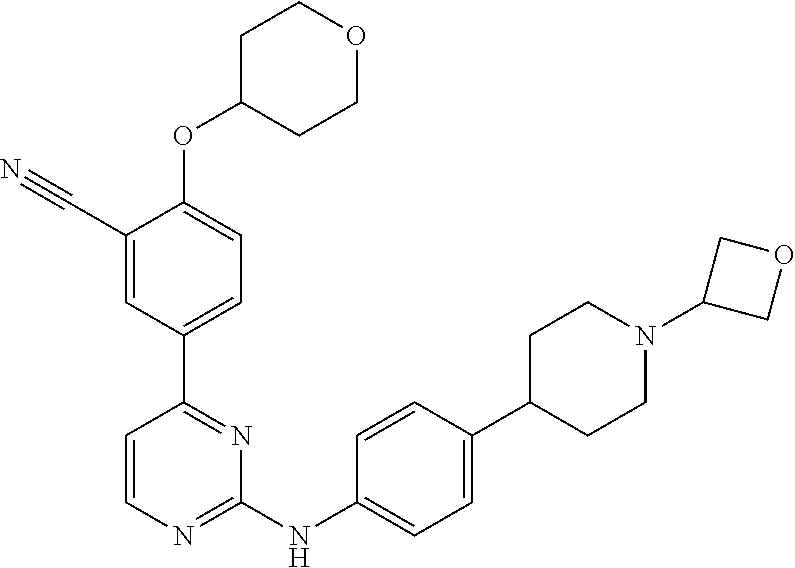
C1(C#N)=CC(C2=NC(NC3=CC=C(C4CCN(C5COC5)CC4)C=C3)=NC=C2)=CC=C1OC1CCOCC1
